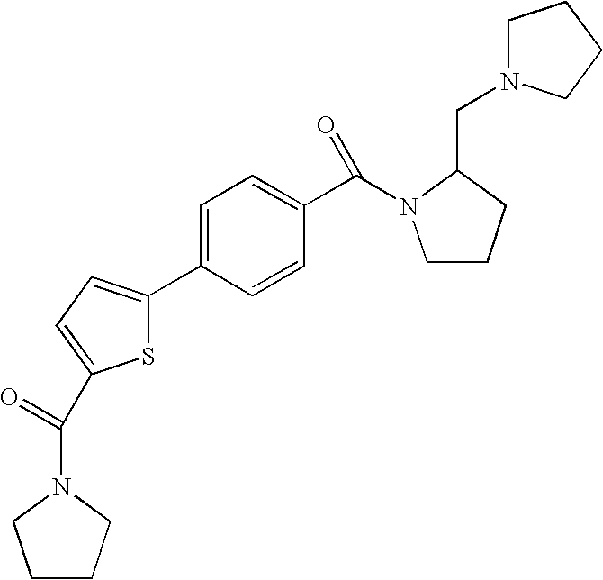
C(N1CCCC1CN1CCCC1)(C1=CC=C(C2=CC=C(C(N3CCCC3)=O)S2)C=C1)=O
